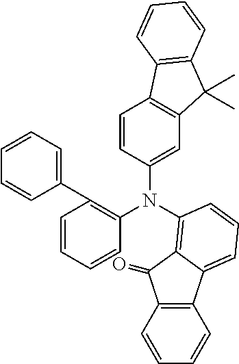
C12=C(C=CC=C1)C1=CC=CC(N(C3=C(C4=CC=CC=C4)C=CC=C3)C3=CC4=C(C=C3)C3=C(C4(C)C)C=CC=C3)=C1C2=O
